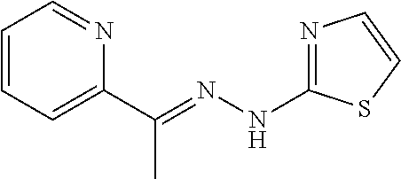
C1=CC=C(C(=NNC2=NC=CS2)C)N=C1
